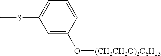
CSC1=CC=CC(O[(CH2CH2O)2C6H13])=C1
